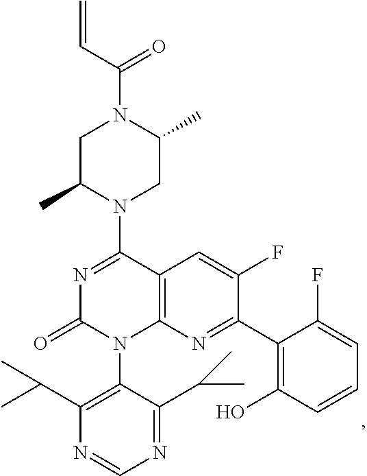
C12=C(N=C(C3=C(O)C=CC=C3F)C(F)=C1)N(C1=C(C(C)C)N=CN=C1C(C)C)C(=O)N=C2N1CC(C)N(C(C=C)=O)CC1C
